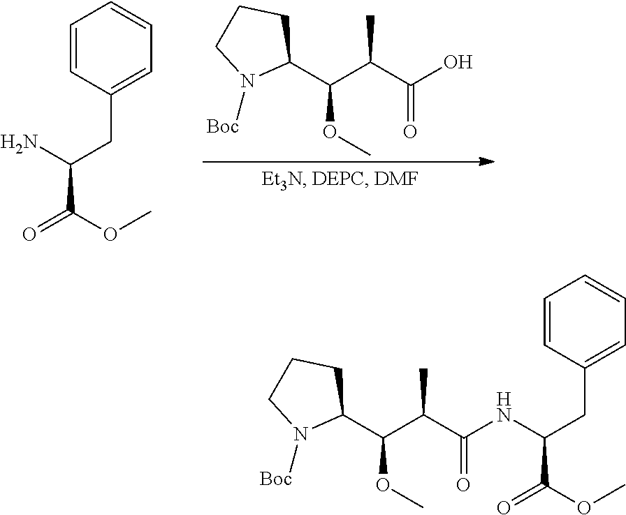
C1=CC(CC(C(=O)OC)N)=CC=C1.C(C(C(O)=O)C)(C1CCCN1[Boc])OC.C(C(C(NC(CC1=CC=CC=C1)C(=O)OC)=O)C)(C1CCCN1[Boc])OC
